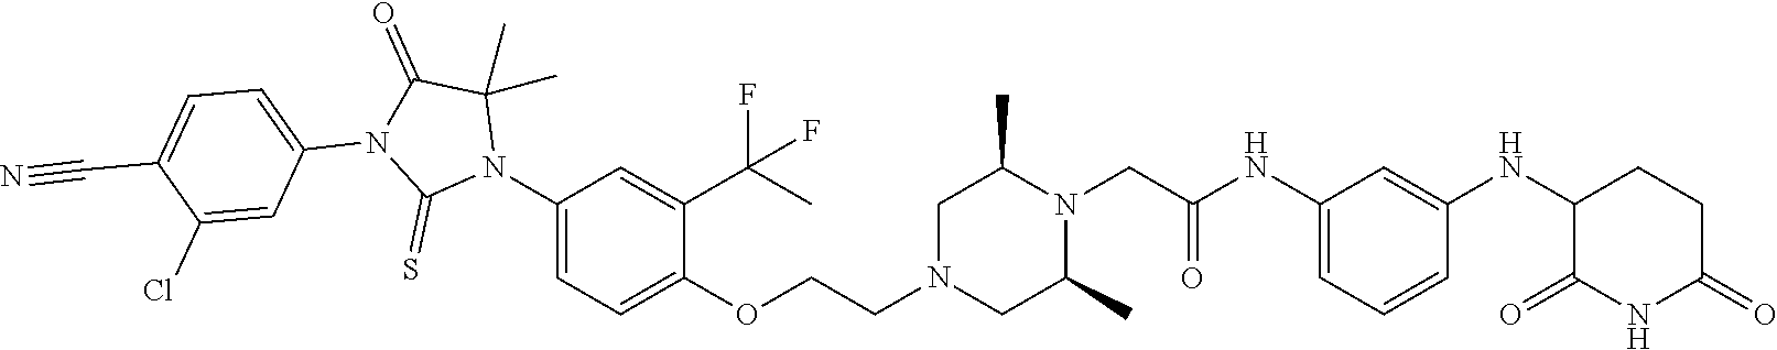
C1=C(NC(CN2C(C)CN(CCOC3=CC=C(N4C(C)(C)C(=O)N(C5=CC=C(C#N)C(Cl)=C5)C4=S)C=C3C(C)(F)F)CC2C)=O)C=C(NC2C(=O)NC(=O)CC2)C=C1
